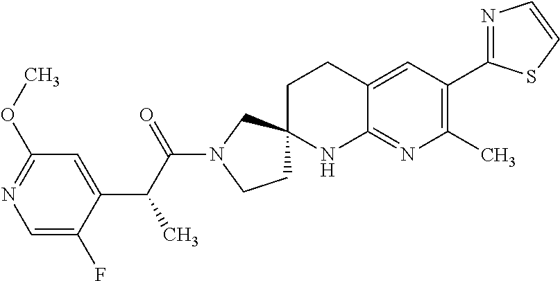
C1=C(F)C(C(C(N2CCC3(C2)CCC2=CC(C4=NC=CS4)=C(C)N=C2N3)=O)C)=CC(OC)=N1
